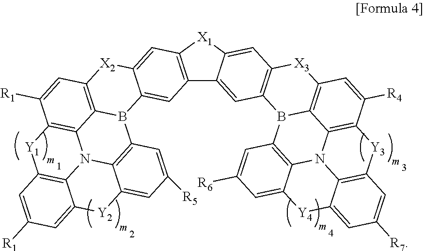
C12=C([X1]C3=CC4=C(C=C13)B1C3=C([X3]4)C=C([R4])C4=C3N3C5=C1C=C([R6])C=C5[Y4]C1=CC([R7])=CC(=C31)[Y3]4)C=C1C(=C2)B2C3=C([X2]1)C=C([R1])C1=C3N3C4=C2C=C([R5])C=C4[Y2]C2=CC([R1])=CC(=C32)[Y1]1
